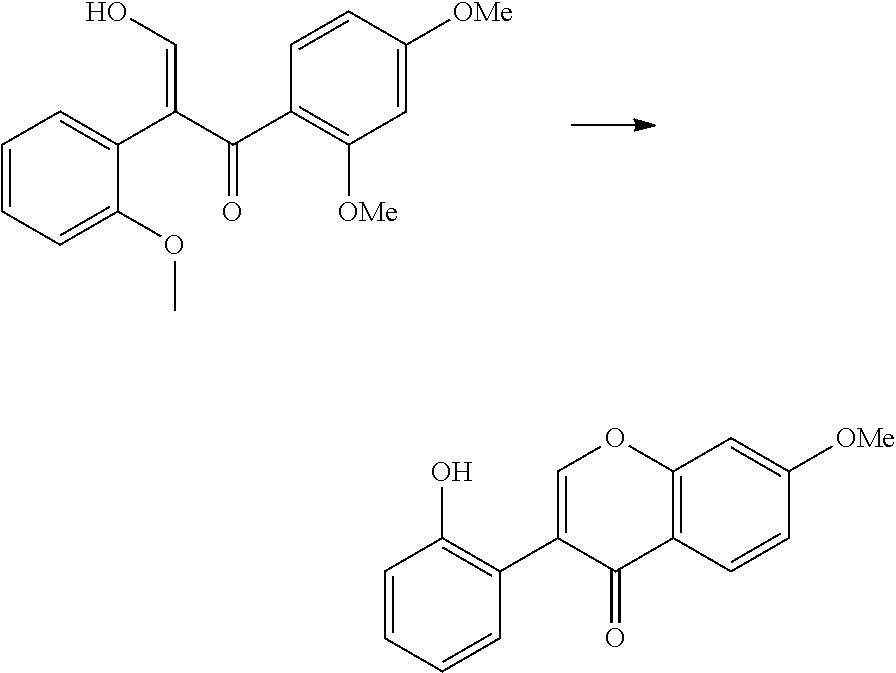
C1=CC=C(OC)C(C(C(C2=C([OMe])C=C([OMe])C=C2)=O)=CO)=C1.C1=CC=CC(C2=COC3=C(C2=O)C=CC([OMe])=C3)=C1O
